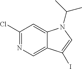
C1(Cl)=NC=C2C(=C1)N(C(C)C)C=C2I
